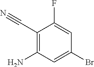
C1(C#N)=C(N)C=C(Br)C=C1F
